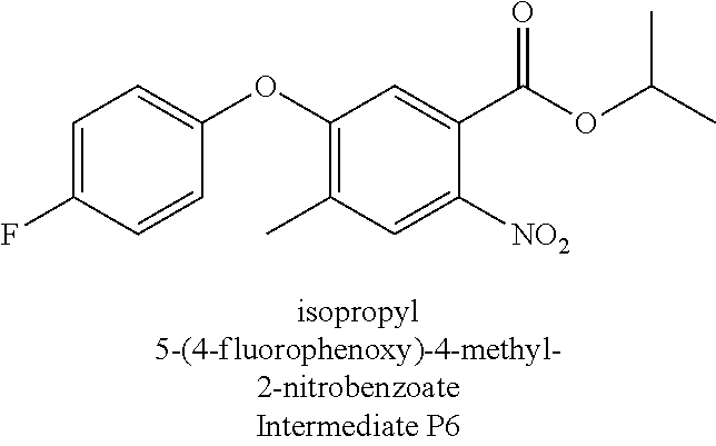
C1=C(F)C=CC(OC2=C(C)C=C([NO2])C(C(OC(C)C)=O)=C2)=C1
